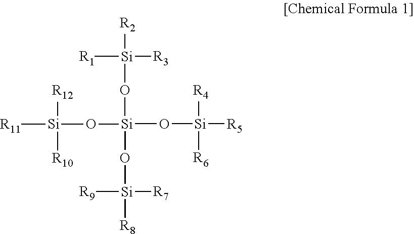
[R2][Si](O[Si](O[Si]([R4])([R6])[R5])(O[Si]([R12])([R10])[R11])O[Si]([R8])([R7])[R9])([R3])[R1]
